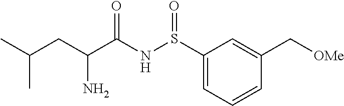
S(NC(C(CC(C)C)N)=O)(=O)C1=CC=CC(C[OMe])=C1
